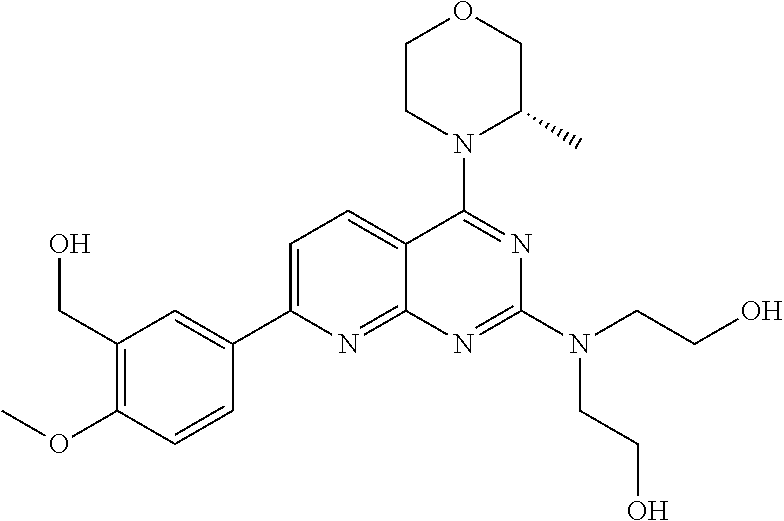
C1=C(C2=CC(CO)=C(OC)C=C2)N=C2C(=C1)C(N1C(C)COCC1)=NC(N(CCO)CCO)=N2
